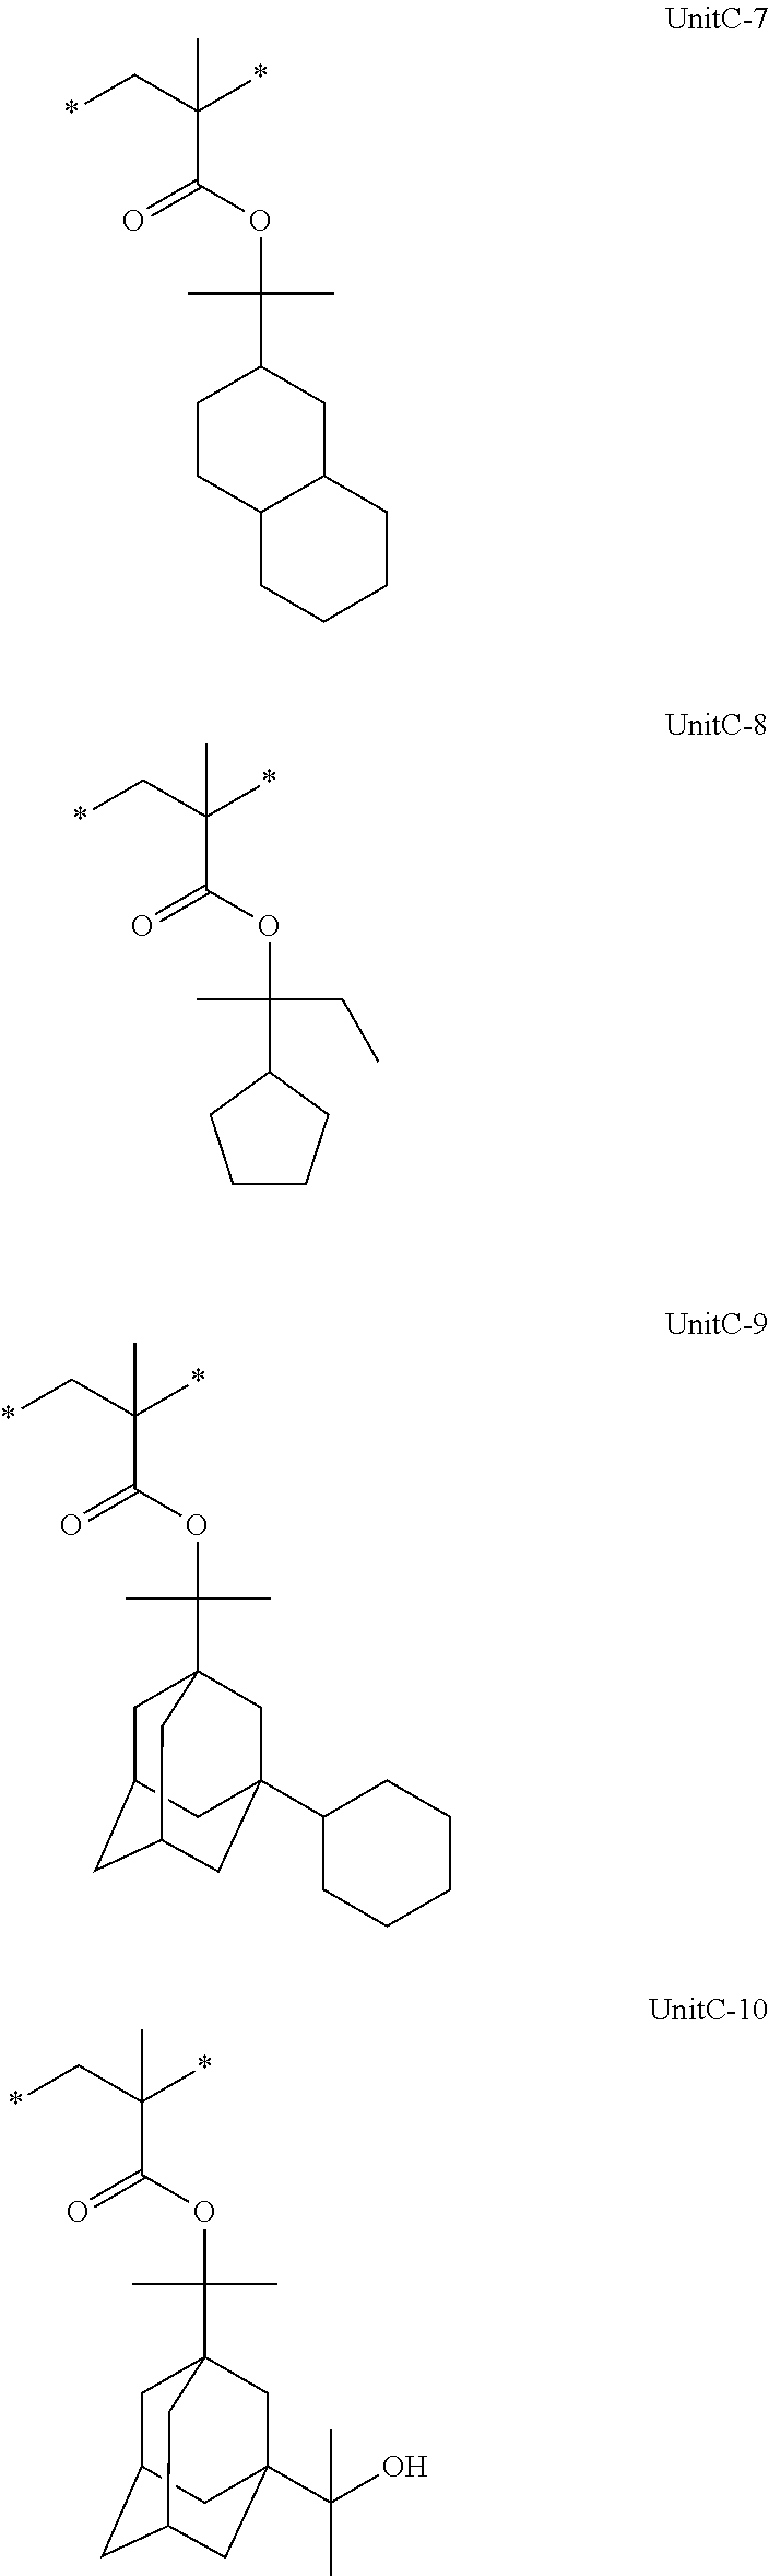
*CC(*)(C(=O)OC(C)(C)C1CCC2C(C1)CCCC2)C.*CC(*)(C(=O)OC(CC)(C)C1CCCC1)C.*CC(*)(C(=O)OC(C)(C)C12CC3CC(CC(C4CCCCC4)(C1)C3)C2)C.*CC(*)(C(=O)OC(C)(C)C12CC3CC(CC(C(C)(O)C)(C1)C3)C2)C
